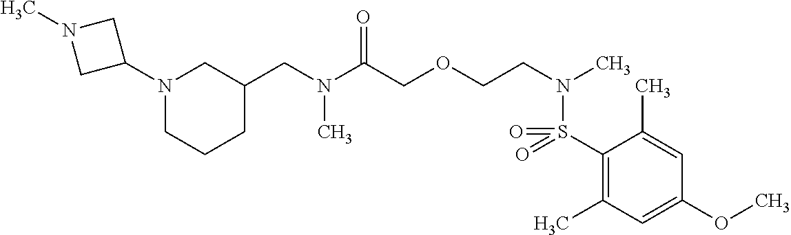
C1(S(N(CCOCC(N(C)CC2CCCN(C3CN(C)C3)C2)=O)C)(=O)=O)=C(C)C=C(OC)C=C1C
